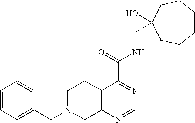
C1N(CC2=CC=CC=C2)CC2=C(C1)C(C(=O)NCC1(O)CCCCCC1)=NC=N2
